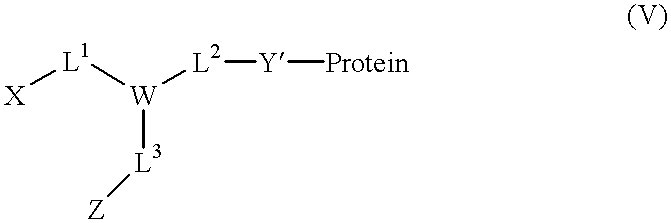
[W]([L3][Z])([L2][Y][Protein])[L1][X]
